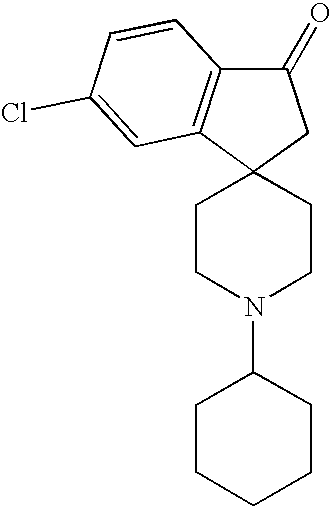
C1CN(C2CCCCC2)CCC12CC(=O)C1=C2C=C(Cl)C=C1
